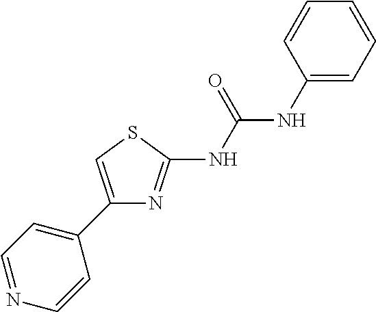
C1(C2=CC=NC=C2)=CSC(NC(NC2=CC=CC=C2)=O)=N1
